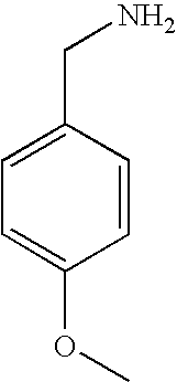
C1=C(CN)C=CC(OC)=C1
